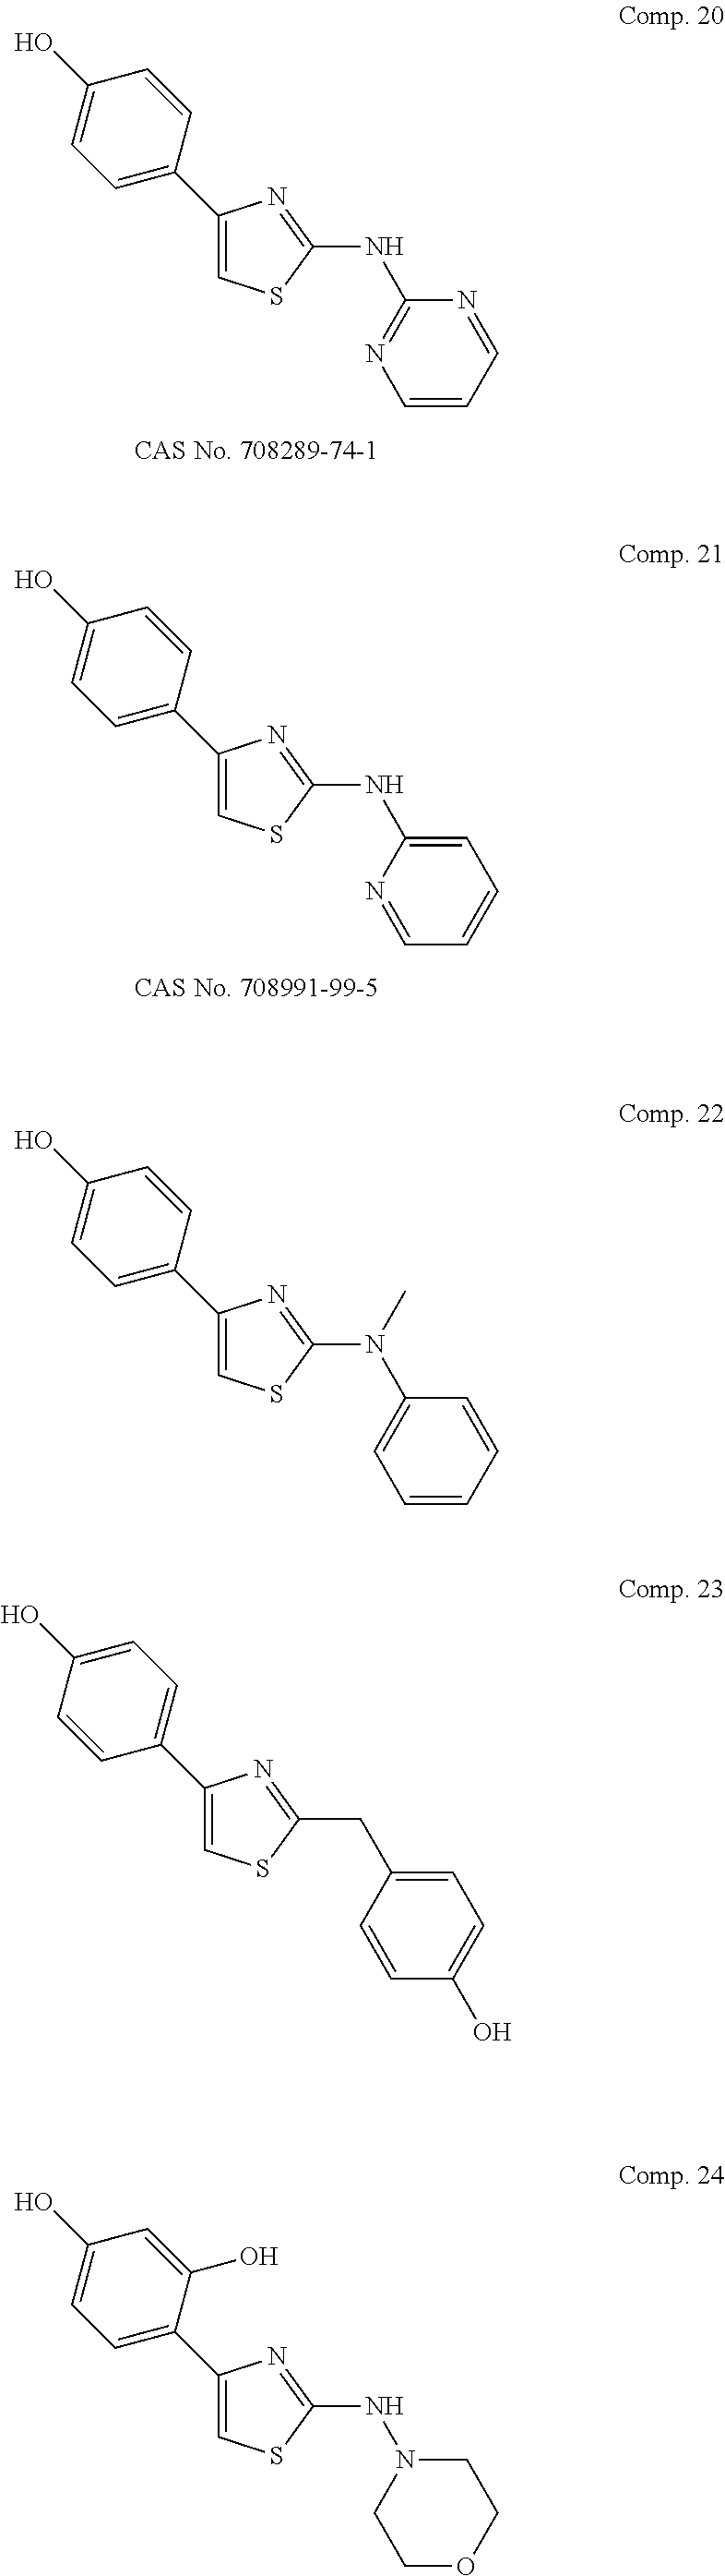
C1(C2=CC=C(O)C=C2)=CSC(NC2=NC=CC=N2)=N1.C1(C2=CC=C(O)C=C2)=CSC(NC2=CC=CC=N2)=N1.C1(C2=CC=C(O)C=C2)=CSC(N(C2=CC=CC=C2)C)=N1.C1(C2=CC=C(O)C=C2)=CSC(CC2=CC=C(O)C=C2)=N1.C1(C2=CC=C(O)C=C2O)=CSC(NN2CCOCC2)=N1
